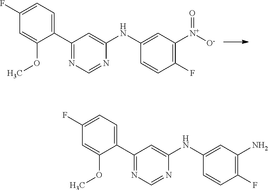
C1(C2=NC=NC(NC3=CC([N+]([O-])=O)=C(F)C=C3)=C2)=CC=C(F)C=C1OC.C1(C2=NC=NC(NC3=CC(N)=C(F)C=C3)=C2)=CC=C(F)C=C1OC
